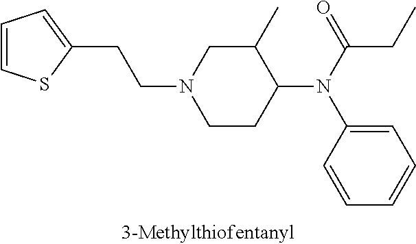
C1(CCN2CC(C)C(N(C3=CC=CC=C3)C(CC)=O)CC2)=CC=CS1
